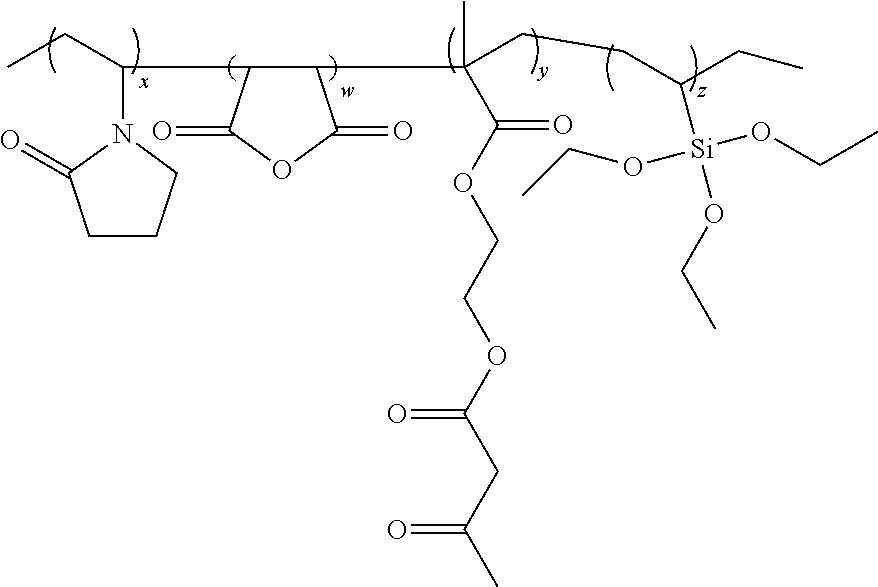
CCC(C1C(C(CCC(CC)[Si](OCC)(OCC)OCC)(C(OCCOC(=O)CC(=O)C)=O)C)C(=O)OC1=O)N1C(=O)CCC1
